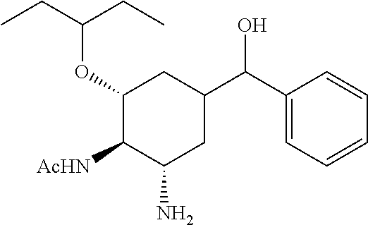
C1(OC(CC)CC)C([AcHN])C(N)CC(C(C2=CC=CC=C2)O)C1
